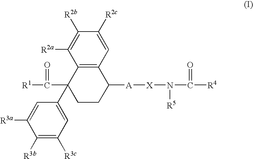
C1([R3b])=C([R3c])C=C(C2(C([R1])=O)CCC([A][X]N(C([R4])=O)[R5])C3=C2C([R2a])=C([R2b])C([R2c])=C3)C=C1[R3a]
